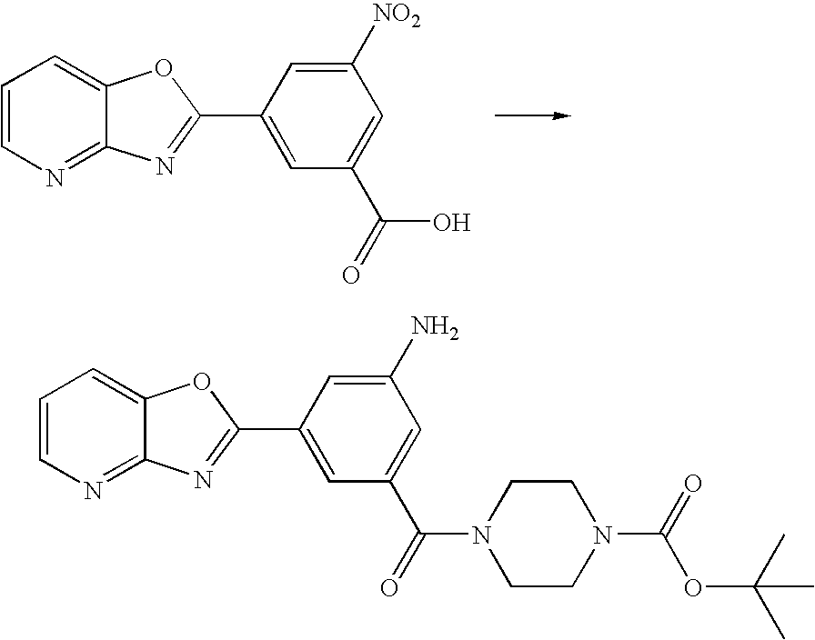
C1=CN=C2C(=C1)OC(C1=CC(C(O)=O)=CC([NO2])=C1)=N2.C1=CN=C2C(=C1)OC(C1=CC(C(=O)N3CCN(C(=O)OC(C)(C)C)CC3)=CC(N)=C1)=N2
